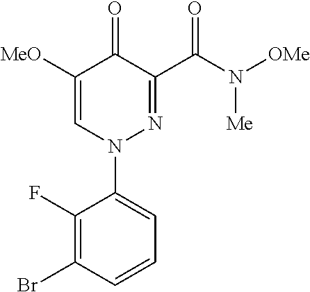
C1([MeO])=CN(C2=CC=CC(Br)=C2F)N=C(C(N([Me])[OMe])=O)C1=O
